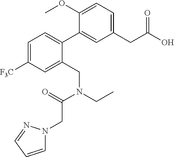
C1=C([F3C])C=C(CN(CC)C(=O)CN2C=CC=N2)C(C2=CC(CC(O)=O)=CC=C2OC)=C1
